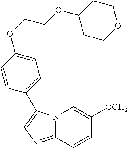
N12C(=NC=C1C1=CC=C(OCCOC3CCOCC3)C=C1)C=CC([OCH3])=C2
